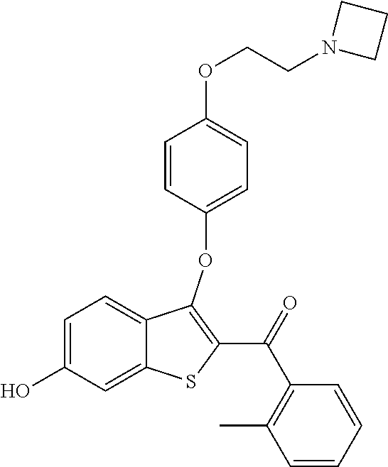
C1=C(O)C=C2C(=C1)C(OC1=CC=C(OCCN3CCC3)C=C1)=C(C(=O)C1=C(C)C=CC=C1)S2
